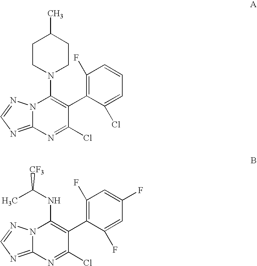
C1CN(C2=C(C3=C(F)C=CC=C3Cl)C(Cl)=NC3=NC=NN23)CCC1C.N12C(=NC=N1)N=C(Cl)C(C1=C(F)C=C(F)C=C1F)=C2NC(C)[CF3]
